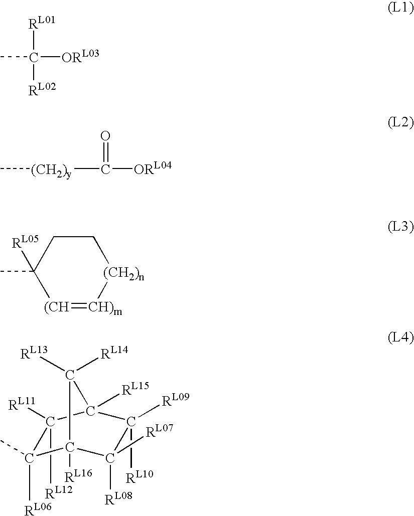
[RL01]C([RL02])([ORL03])C.[(CH2)y](C)C([ORL04])=O.C1CC([RL05])(C)[(CH]=[CH)m][(CH2)n]1.C1([RL06])(C)C2([RL16])C([RL07])([RL08])C([RL09])([RL10])C([RL15])(C1([RL12])[RL11])C2([RL14])[RL13]
